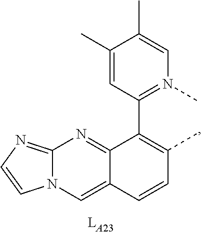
C1(C)=CC(C2=C(C)C=CC3=CN4C(=NC=C4)N=C23)=N(C)C=C1C
